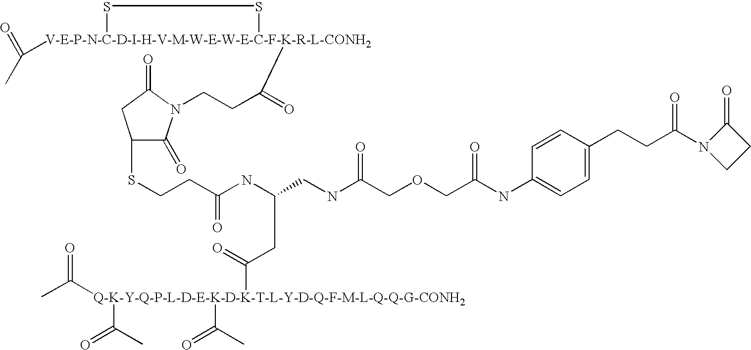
CC(=O)[V-E-P-N-C-D-I-H-V-M-W-E-W-E-C-F-K-R-L-CONH2]1(C(=O)CCN2C(=O)C(SCCC(NC(CC([Q-K-Y-Q-P-L-D-E-K-D-K-T-L-Y-D-Q-F-M-L-Q-Q-G-CONH2](C(C)=O)(C(=O)C)C(=O)C)=O)CNC(COCC(NC3=CC=C(CCC(N4CCC4=O)=O)C=C3)=O)=O)=O)CC2=O)SS1
